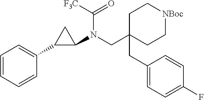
C(C1(CC2=CC=C(F)C=C2)CC[NBoc]CC1)N(C1C(C2=CC=CC=C2)C1)C(=O)[F3C]
